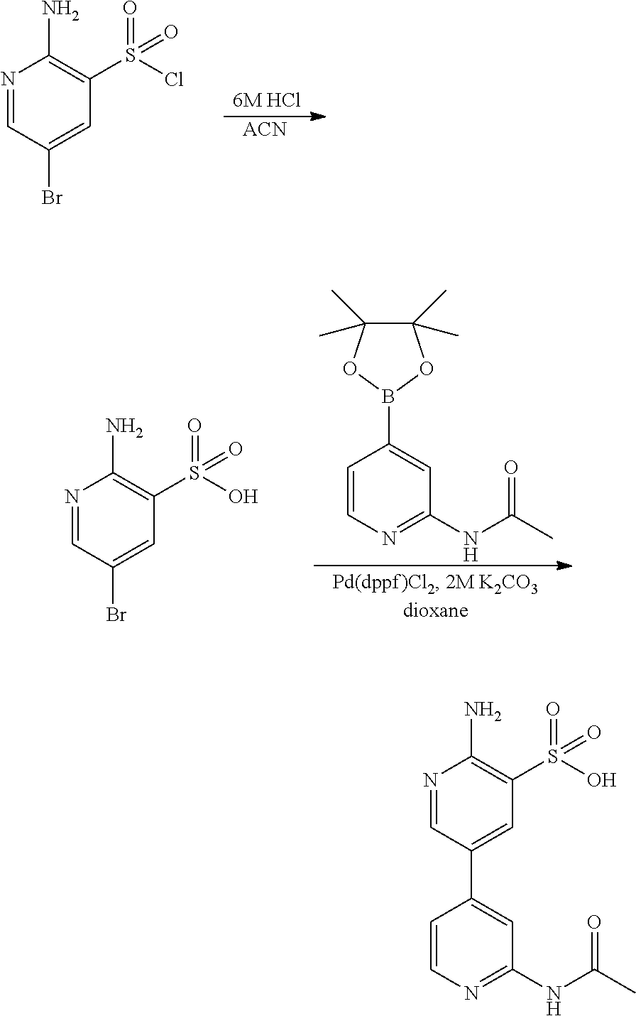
N1=CC(Br)=CC(S(=O)(Cl)=O)=C1N.[ACN].C1=CN=C(NC(C)=O)C=C1B1OC(C)(C)C(C)(C)O1.N1=CC(Br)=CC(S(=O)(O)=O)=C1N.N1=CC(C2=CC(NC(C)=O)=NC=C2)=CC(S(=O)(O)=O)=C1N
